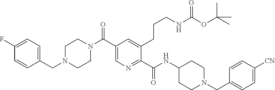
N(C(C1=NC=C(C(=O)N2CCN(CC3=CC=C(F)C=C3)CC2)C=C1CCCNC(OC(C)(C)C)=O)=O)C1CCN(CC2=CC=C([CN])C=C2)CC1
